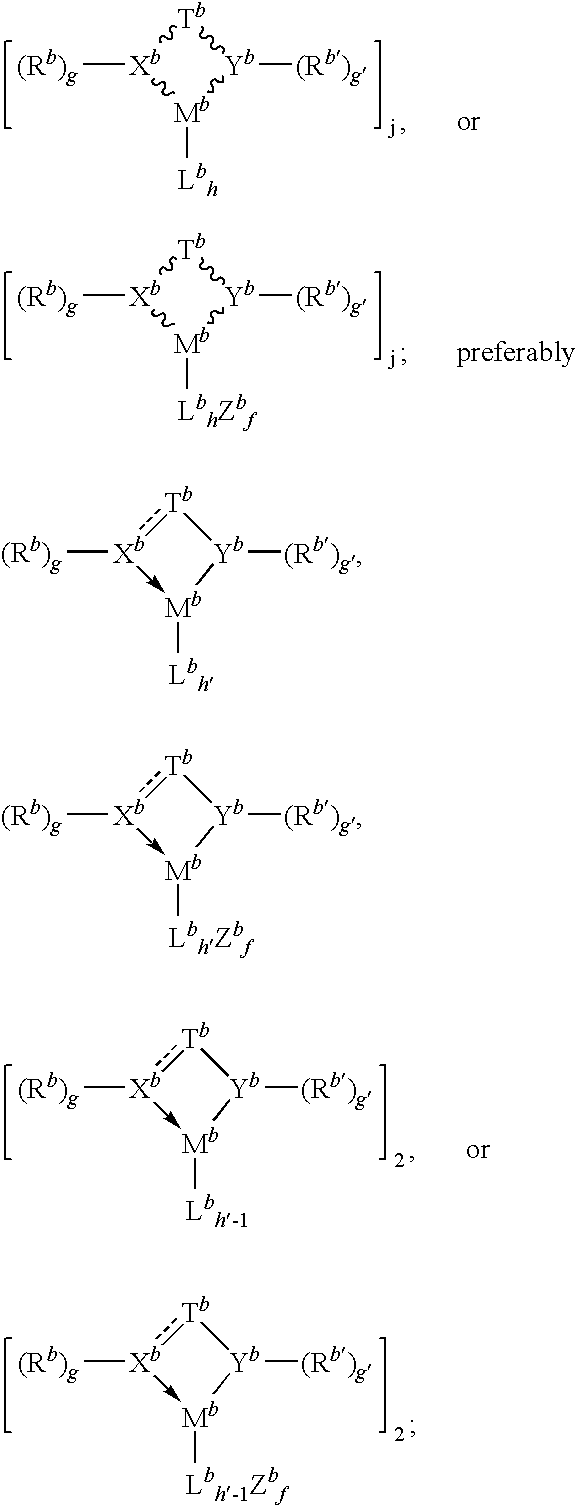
[(Rb)g][Xb]1[Mb]([Lbh])[Yb]([(Rb)g])[Tb]1.[(Rb)g][Xb]1[Mb]([LbhZbf])[Yb]([(Rb)g])[Tb]1.[(Rb)g][Xb]1->[Mb]([Lbh])[Yb]([(Rb)g])[Tb]:1.[(Rb)g][Xb]1->[Mb]([LbhZbf])[Yb]([(Rb)g])[Tb]:1.[(Rb)g][Xb]1->[Mb]([Lbh-1])[Yb]([(Rb)g])[Tb]:1.[(Rb)g][Xb]1->[Mb]([Lbh-1Zbf])[Yb]([(Rb)g])[Tb]:1
